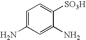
C1=C(N)C=C(N)C([SO3H])=C1
